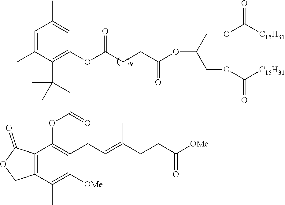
C12=C(C(C)=C([OMe])C(CC=C(CCC(=O)[OMe])C)=C1OC(CC(C1=C(OC(CCC(OC(COC([C15H31])=O)COC([C15H31])=O)=O)=O)C=C(C)C=C1C)(C)C)=O)COC2=O
